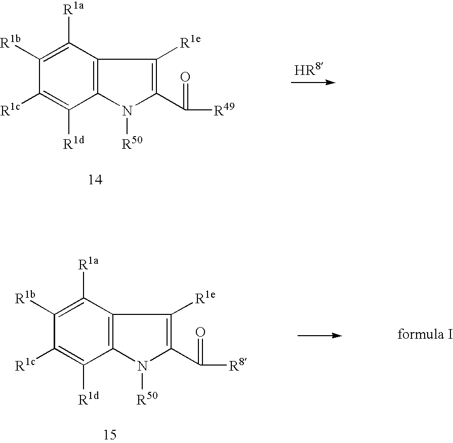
C1([R1b])=C([R1a])C2=C(C([R1d])=C1[R1c])N([R50])C(C([R49])=O)=C2[R1e].C1([R1b])=C([R1a])C2=C(C([R1d])=C1[R1c])N([R50])C(C([R8])=O)=C2[R1e]
